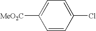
C1([MeO2C])=CC=C(Cl)C=C1
